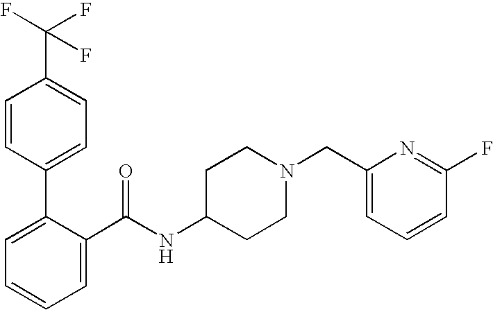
C1=CC(C2=CC=CC=C2C(NC2CCN(CC3=CC=CC(F)=N3)CC2)=O)=CC=C1C(F)(F)F
